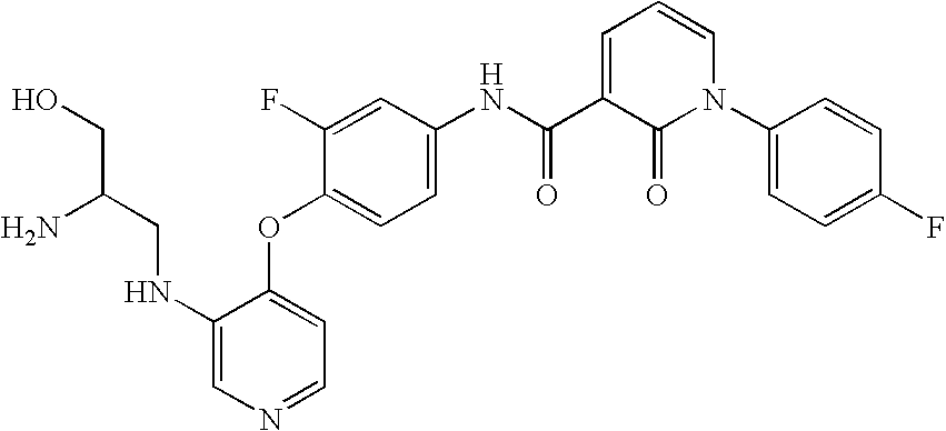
C1(F)=CC(NC(=O)C2=CC=CN(C3=CC=C(F)C=C3)C2=O)=CC=C1OC1=CC=NC=C1NCC(CO)N
